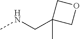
CNCC1(C)COC1
